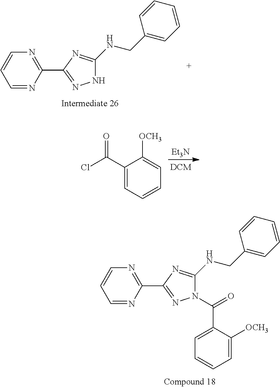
N1=C(C2=NN(C(=O)C3=CC=CC=C3[OCH3])C(NCC3=CC=CC=C3)=N2)N=CC=C1.N1=C(C2=NNC(NCC3=CC=CC=C3)=N2)N=CC=C1.[Et3N].C1(C(Cl)=O)=CC=CC=C1[OCH3]
